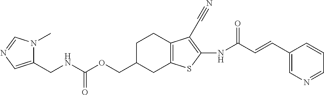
N(C(OCC1CC2=C(CC1)C(C#N)=C(NC(C=CC1=CN=CC=C1)=O)S2)=O)CC1=CN=CN1C
